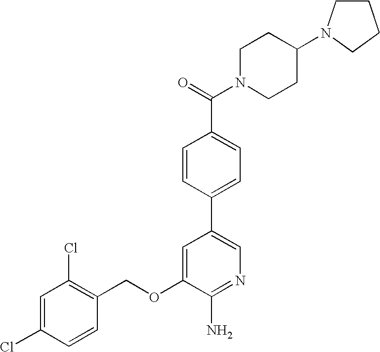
C1=C(Cl)C=CC(COC2=CC(C3=CC=C(C(=O)N4CCC(N5CCCC5)CC4)C=C3)=CN=C2N)=C1Cl
